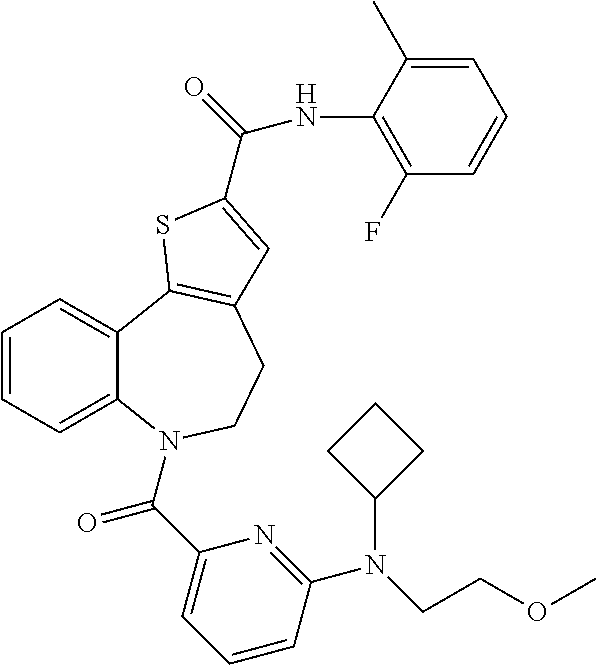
C1=CC=C2C(=C1)C1=C(CCN2C(C2=CC=CC(N(CCOC)C3CCC3)=N2)=O)C=C(C(NC2=C(F)C=CC=C2C)=O)S1
